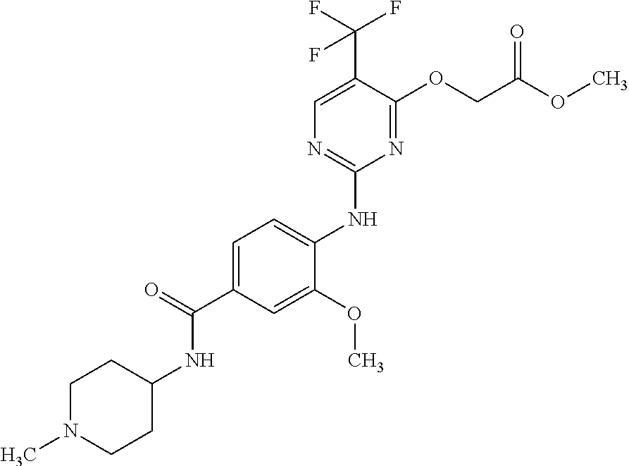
C1=C(C(=O)NC2CCN(C)CC2)C=C(OC)C(NC2=NC=C(C(F)(F)F)C(OCC(OC)=O)=N2)=C1
